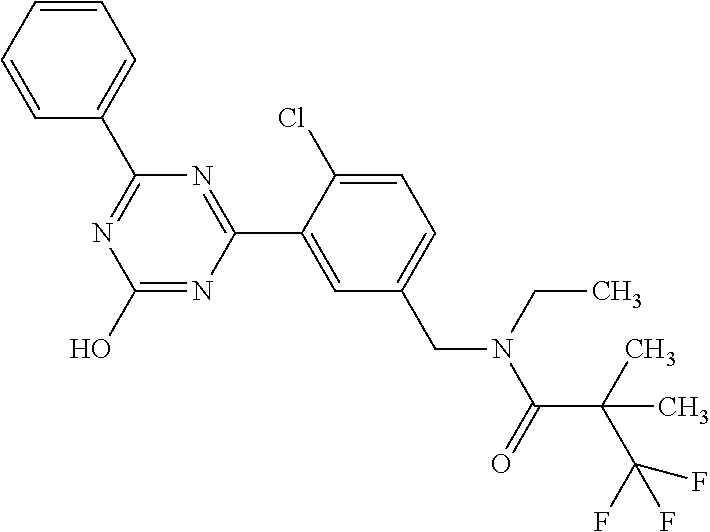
N1=C(C2=CC=CC=C2)N=C(C2=CC(CN(C(C(C(F)(F)F)(C)C)=O)CC)=CC=C2Cl)N=C1O
